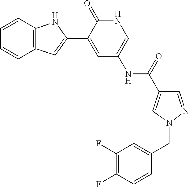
C12=C(C=CC=C1)NC(C1=CC(NC(=O)C3=CN(CC4=CC(F)=C(F)C=C4)N=C3)=CNC1=O)=C2
